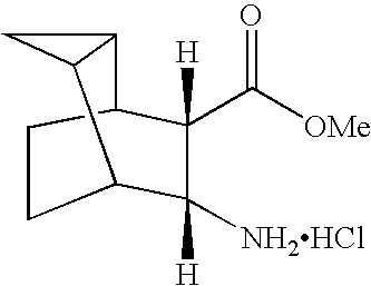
C1C2C([H])([NH2HCl])C([H])(C([OMe])=O)C(C1)C1CC21
